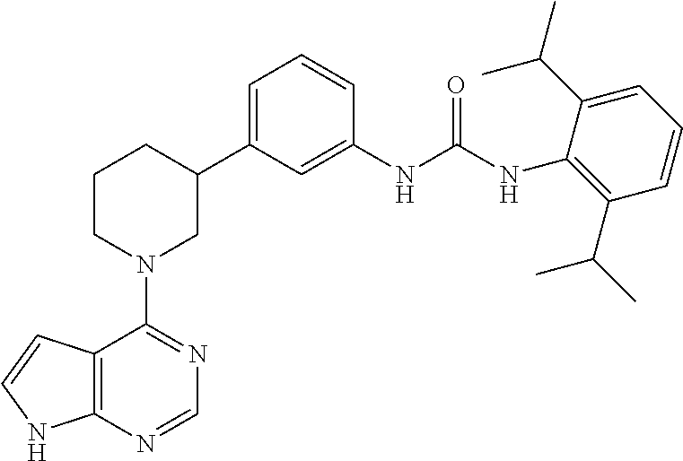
C12=C(N=CN=C1N1CC(C3=CC=CC(NC(NC4=C(C(C)C)C=CC=C4C(C)C)=O)=C3)CCC1)NC=C2
